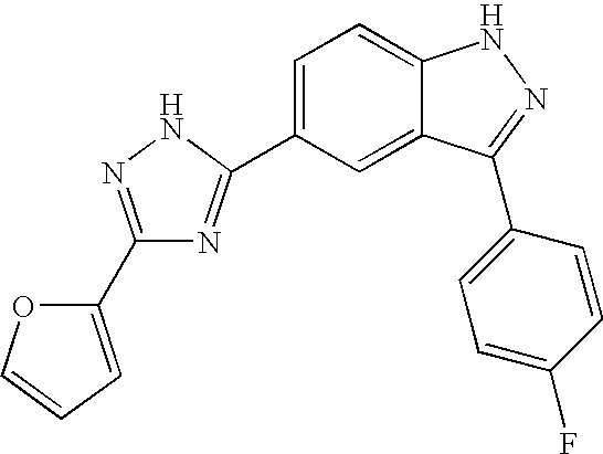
C1(C2=NNC(C3=CC=C4C(=C3)C(C3=CC=C(F)C=C3)=NN4)=N2)=CC=CO1
